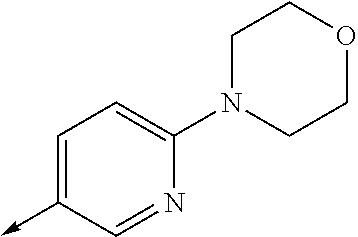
C1=C(->C)C=NC(N2CCOCC2)=C1
